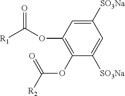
C1=C([SO3Na])C=C([SO3Na])C(OC([R2])=O)=C1OC([R1])=O
